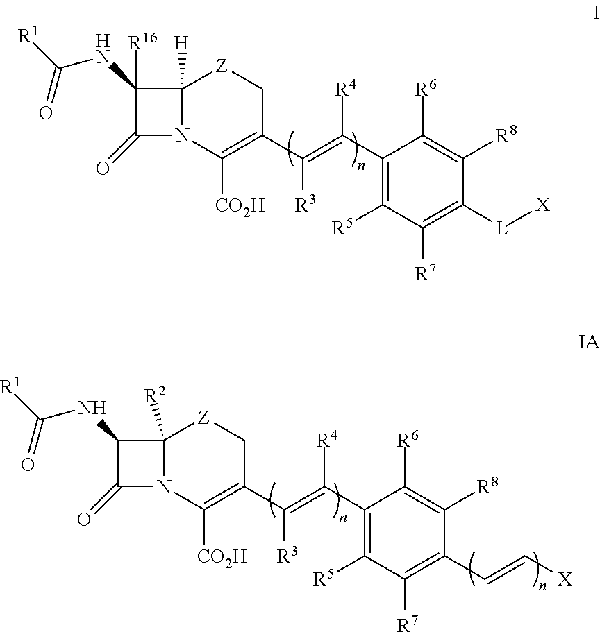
C1(C(=C(C2=C([CO2H])N3C([H])([Z]C2)C(NC([R1])=O)([R16])C3=O)[R3])[R4])=C([R5])C([R7])=C([L][X])C([R8])=C1[R6].C1(C(=C(C2=C([CO2H])N3C([R2])([Z]C2)C(NC([R1])=O)C3=O)[R3])[R4])=C([R5])C([R7])=C(C=C[X])C([R8])=C1[R6]
